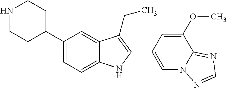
N1CCC(C2=CC=C3C(=C2)C(CC)=C(C2=CN4C(=NC=N4)C(OC)=C2)N3)CC1
